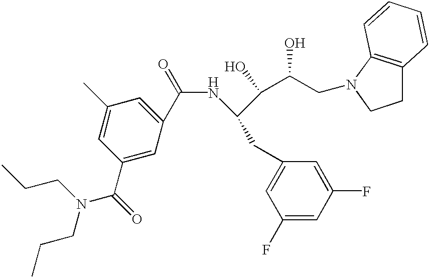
C1(F)=CC(F)=CC(CC(NC(=O)C2=CC(C)=CC(C(=O)N(CCC)CCC)=C2)C(C(CN2C3=C(CC2)C=CC=C3)O)O)=C1
